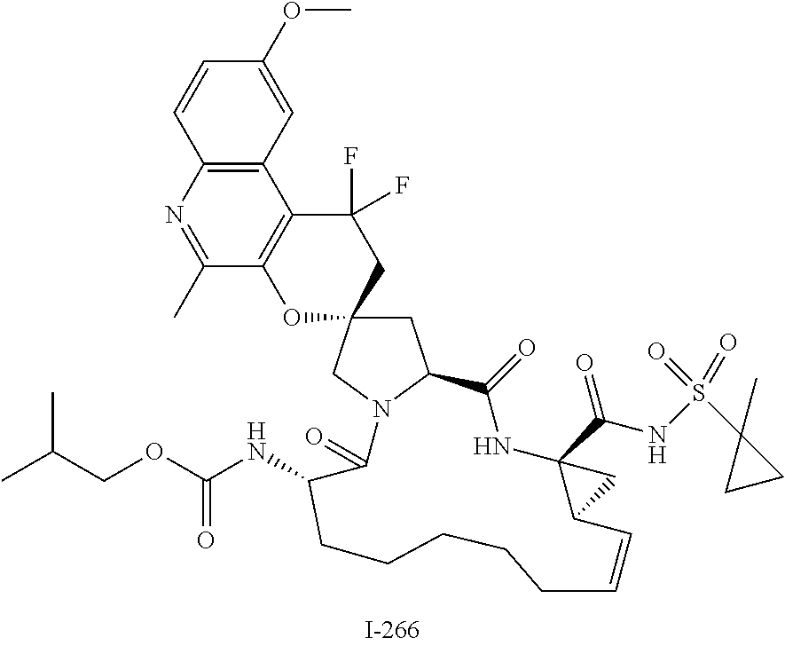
C1=CC2=C(C=C1OC)C1=C(C(C)=N2)OC2(CC1(F)F)CC1N(C2)C(=O)C(NC(=O)OCC(C)C)CCCCCC=CC2C(C(NS(C3(C)CC3)(=O)=O)=O)(NC1=O)C2
